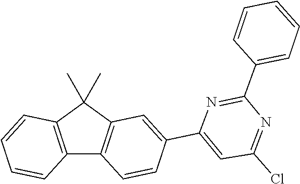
C1=CC=C(C2=NC(C3=CC4=C(C5=C(C=CC=C5)C4(C)C)C=C3)=CC(Cl)=N2)C=C1
